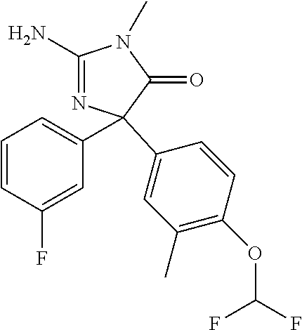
C1(C)=C(OC(F)F)C=CC(C2(C3=CC=CC(F)=C3)N=C(N)N(C)C2=O)=C1
